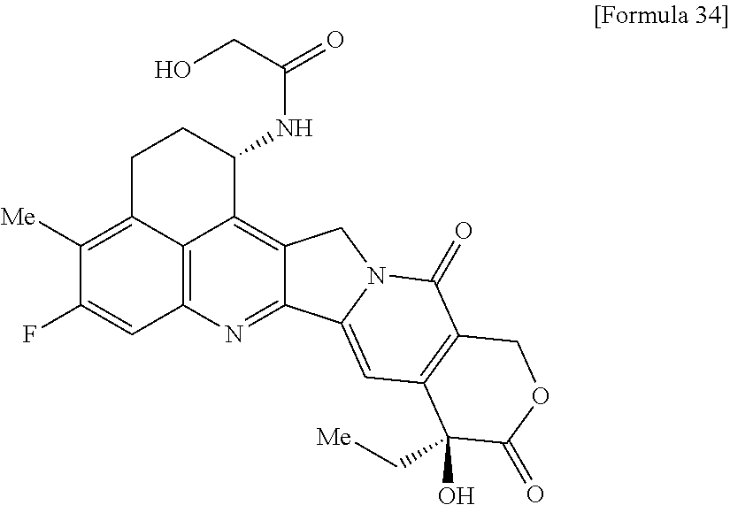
C12=C3N=C4C(=C1C(NC(=O)CO)CCC2=C([Me])C(F)=C3)CN1C4=CC2=C(C1=O)COC(=O)C2(O)C[Me]
